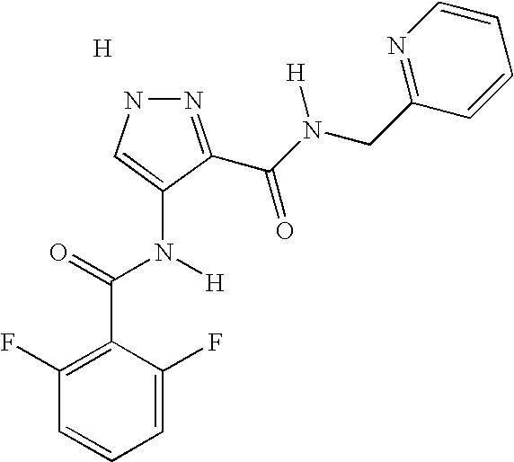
N1N=C(C(N(CC2=NC=CC=C2)[H])=O)C(N(C(=O)C2=C(F)C=CC=C2F)[H])=C1.[H]
